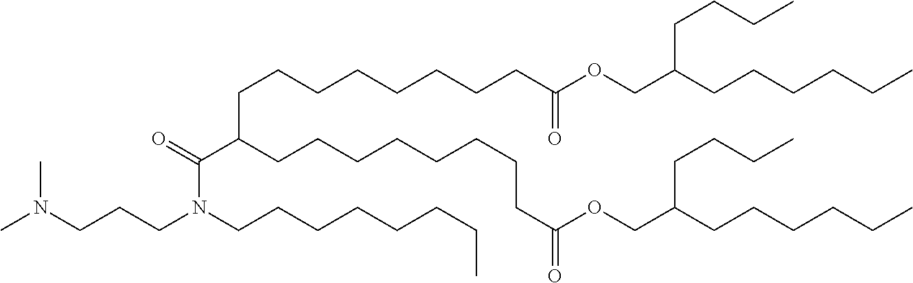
N(CCCN(C(C(CCCCCCCCC(OCC(CCCCCC)CCCC)=O)CCCCCCCCC(OCC(CCCCCC)CCCC)=O)=O)CCCCCCCC)(C)C
